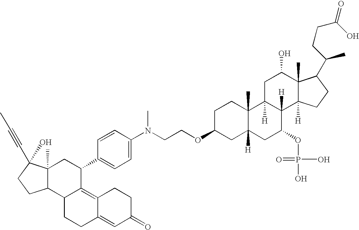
C1C2([H])C([H])(C3([H])C(C)(C1O)C(C(CCC(O)=O)C)CC3)C(OP(O)(=O)O)CC1([H])C2(C)CCC(OCCN(C2=CC=C(C3CC4(C)C(C5C3=C3C(=CC(=O)CC3)CC5)CCC4(O)C#CC)C=C2)C)C1
